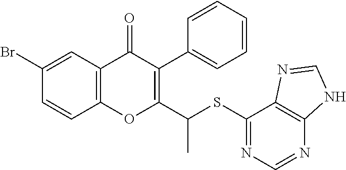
C1=CC2=C(C=C1Br)C(=O)C(C1=CC=CC=C1)=C(C(C)SC1=NC=NC3=C1N=CN3)O2
